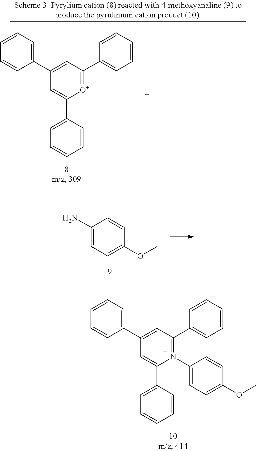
C1=CC(C2=CC(C3=CC=CC=C3)=CC(C3=CC=CC=C3)=N2C2=CC=C(OC)C=C2)=CC=C1.C1(N)=CC=C(OC)C=C1.C1=CC(C2=CC(C3=CC=CC=C3)=CC(C3=CC=CC=C3)=[O+]2)=CC=C1
